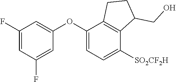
C1(F)=CC(F)=CC(OC2=CC=C([SO2CF2H])C3=C2CCC3CO)=C1
